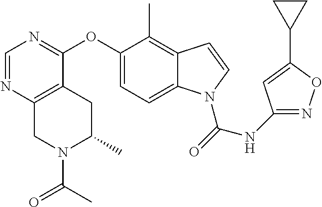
O(C1=CC=C2C(=C1C)C=CN2C(=O)NC1=NOC(C2CC2)=C1)C1=NC=NC2=C1CC(C)N(C(=O)C)C2
